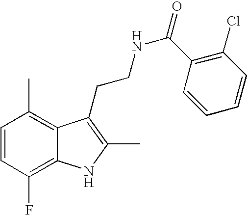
C1=CC(F)=C2C(=C1C)C(CCNC(C1=C(Cl)C=CC=C1)=O)=C(C)N2
